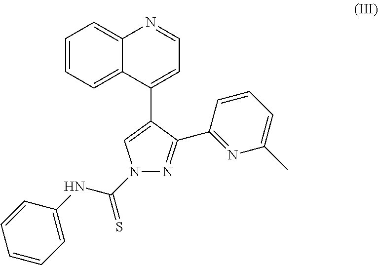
N1(C(NC2=CC=CC=C2)=S)N=C(C2=NC(C)=CC=C2)C(C2=CC=NC3=CC=CC=C23)=C1
